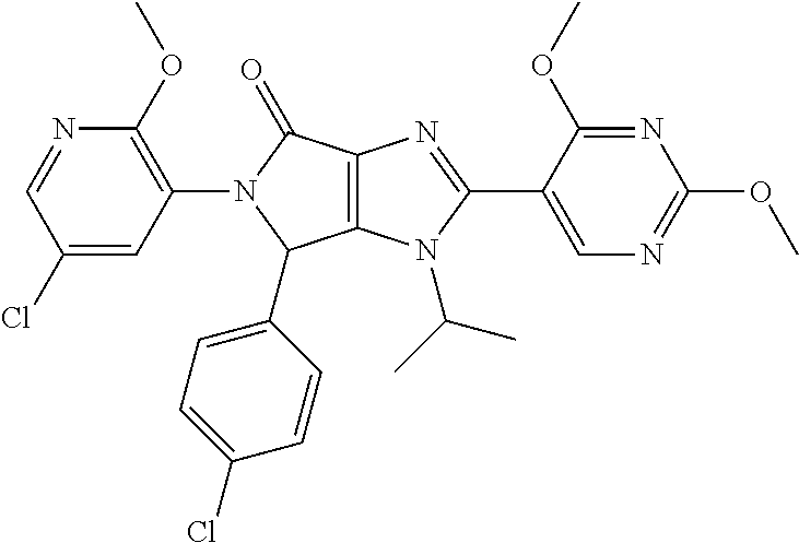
C1(Cl)=CC(N2C(C3=CC=C(Cl)C=C3)C3=C(C2=O)N=C(C2=CN=C(OC)N=C2OC)N3C(C)C)=C(OC)N=C1
